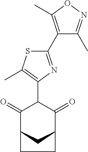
C1(=O)C2CC(C(=O)C1C1=C(C)SC(C3=C(C)ON=C3C)=N1)CC2
